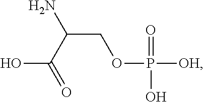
C(COP([OH])(=O)O)(C(O)=O)N
